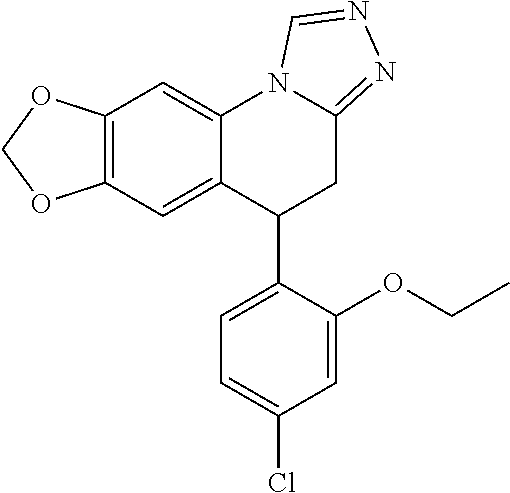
C12=CC3=C(C=C1C(C1=CC=C(Cl)C=C1OCC)CC1=NN=CN21)OCO3
